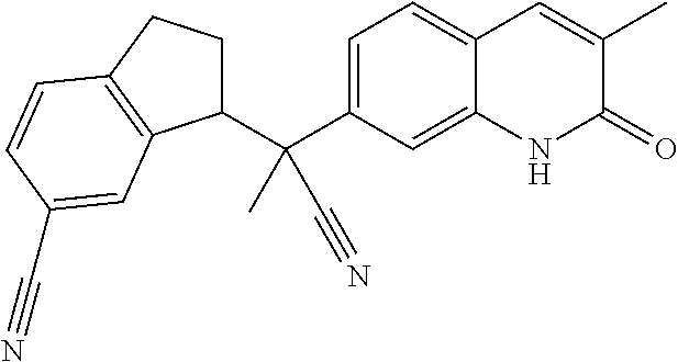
C1=C(C(C2CCC3=C2C=C(C#N)C=C3)(C)C#N)C=C2C(=C1)C=C(C)C(=O)N2
